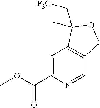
C1=C(C(OC)=O)N=CC2=C1C(C)(C[F3C])OC2
